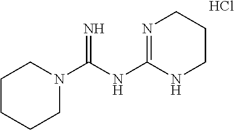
C1CCCN(C(NC2=NCCCN2)=N)C1.Cl
